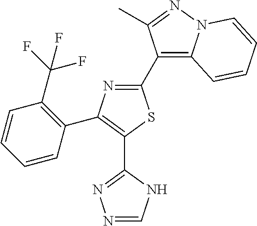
N1=CNC(C2=C(C3=C(C(F)(F)F)C=CC=C3)N=C(C3=C4N(N=C3C)C=CC=C4)S2)=N1
